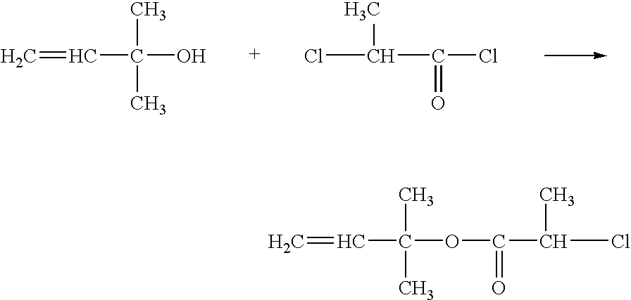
CC(O)(C=C)C.C(=O)(Cl)C(Cl)C.C(=O)(C(Cl)C)OC(C)(C=C)C
